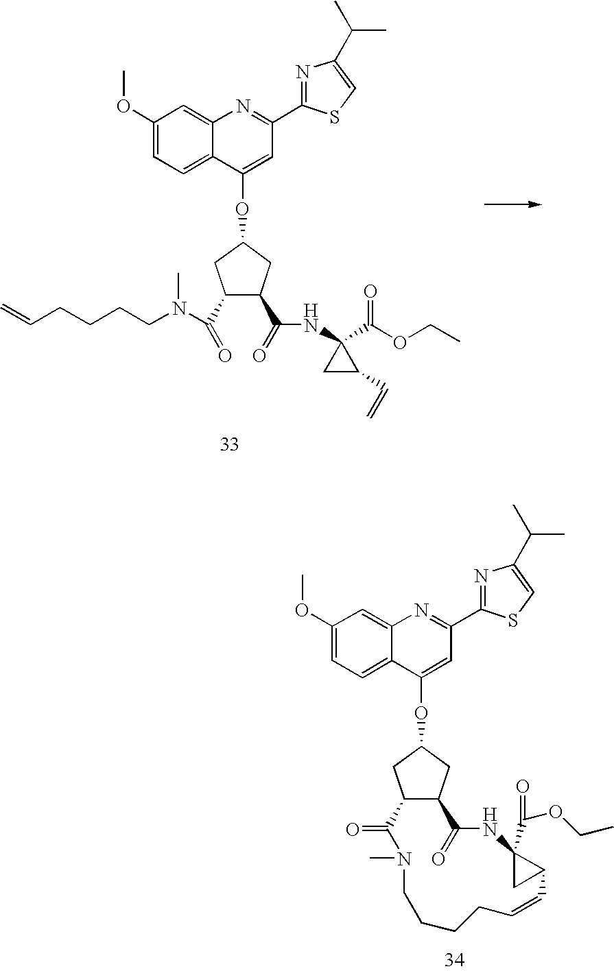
C1(OC)=CC=C2C(=C1)N=C(C1=NC(C(C)C)=CS1)C=C2OC1CC(C(=O)NC2(C(OCC)=O)CC2C=C)C(C(=O)N(C)CCCCC=C)C1.C1(OC)=CC=C2C(=C1)N=C(C1=NC(C(C)C)=CS1)C=C2OC1CC2C(C1)C(=O)N(C)CCCCC=CC1C(C(OCC)=O)(NC2=O)C1
